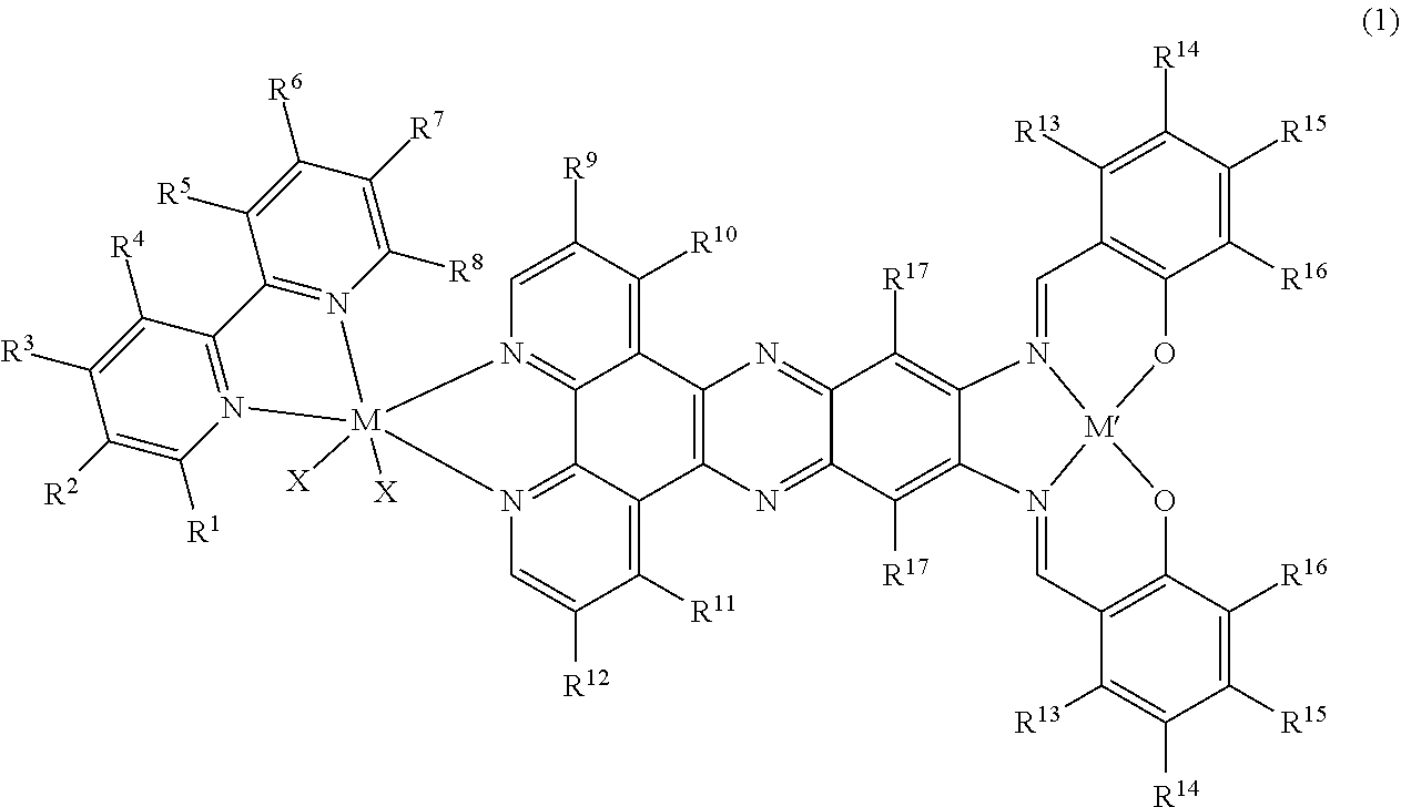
C1([R2])=C([R1])N2=C(C([R4])=C1[R3])C1=N(C([R8])=C([R7])C([R6])=C1[R5])[M]21([X])([X])N2=C3C(=C([R10])C([R9])=C2)C2=C(C4=C([R11])C([R12])=CN1=C34)N=C1C(=N2)C([R17])=C2C(=C1[R17])N1=CC3=C(C([R16])=C([R15])C([R14])=C3[R13])O[M]13N2=CC1=C(C([R16])=C([R15])C([R14])=C1[R13])O3
